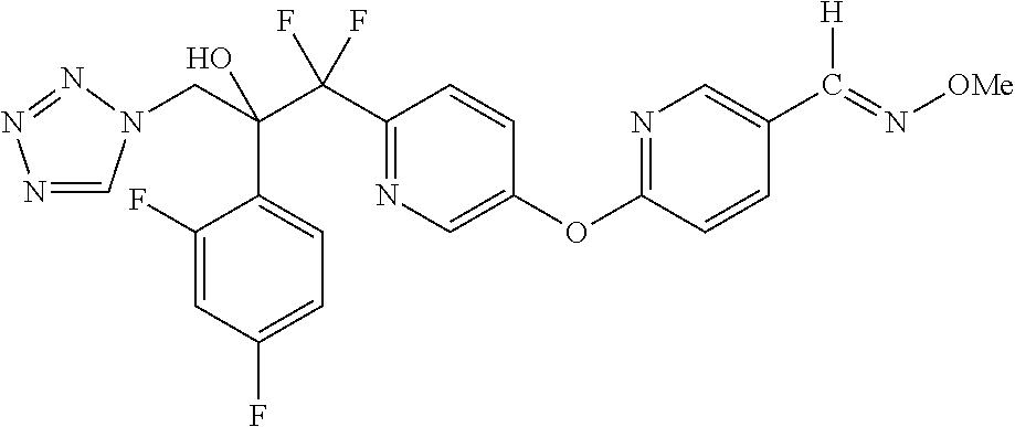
N1=CN(CC(C(C2=NC=C(OC3=NC=C(C(=N[OMe])[H])C=C3)C=C2)(F)F)(O)C2=CC=C(F)C=C2F)N=N1
